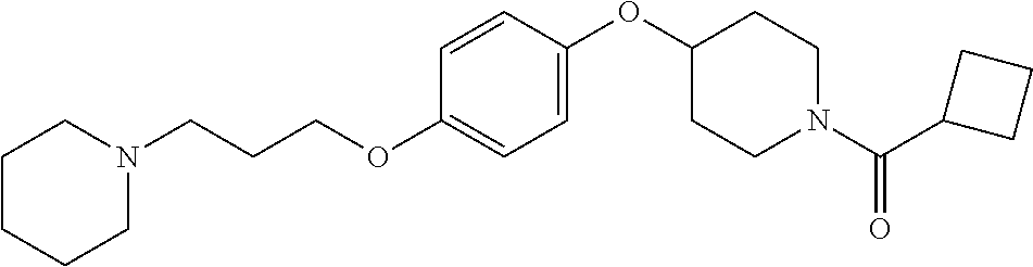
C1CCCN(CCCOC2=CC=C(OC3CCN(C(C4CCC4)=O)CC3)C=C2)C1
